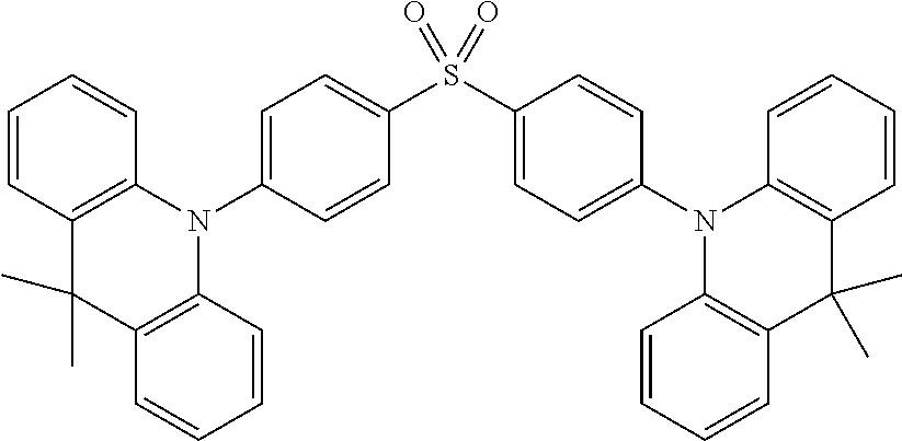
C1=CC2=C(C=C1)N(C1=CC=C(S(C3=CC=C(N4C5=C(C=CC=C5)C(C)(C)C5=C4C=CC=C5)C=C3)(=O)=O)C=C1)C1=C(C2(C)C)C=CC=C1
